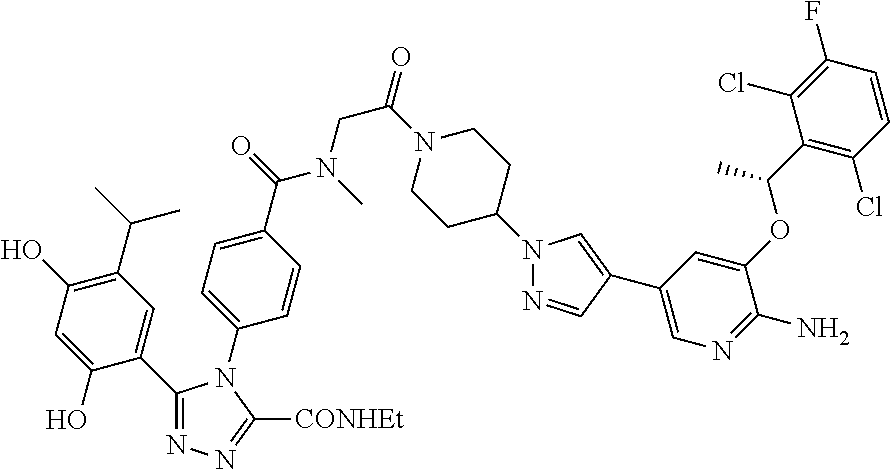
C1(C2=CC(C(C)C)=C(O)C=C2O)=NN=C([CONHEt])N1C1=CC=C(C(N(CC(N2CCC(N3N=CC(C4=CN=C(N)C(OC(C5=C(Cl)C=CC(F)=C5Cl)C)=C4)=C3)CC2)=O)C)=O)C=C1
